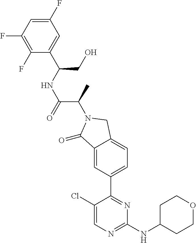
C1(=O)C2=CC(C3=NC(NC4CCOCC4)=NC=C3Cl)=CC=C2CN1C(C(=O)NC(CO)C1=CC(F)=CC(F)=C1F)C
